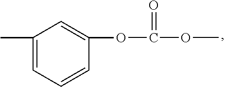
C1=CC=C(C)C=C1OC(OC)=O
